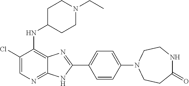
C1(Cl)=CN=C2C(=C1NC1CCN(CC)CC1)N=C(C1=CC=C(N3CCC(=O)NCC3)C=C1)N2
